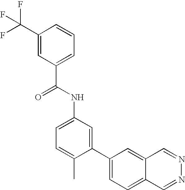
C1(C(F)(F)F)=CC(C(NC2=CC=C(C)C(C3=CC=C4C(=C3)C=NN=C4)=C2)=O)=CC=C1
